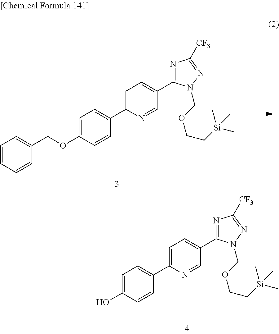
OC1=CC=C(C2=CC=C(C3=NC([CF3])=NN3COCC[Si](C)(C)C)C=N2)C=C1.C1=C(COC2=CC=C(C3=CC=C(C4=NC([CF3])=NN4COCC[Si](C)(C)C)C=N3)C=C2)C=CC=C1
